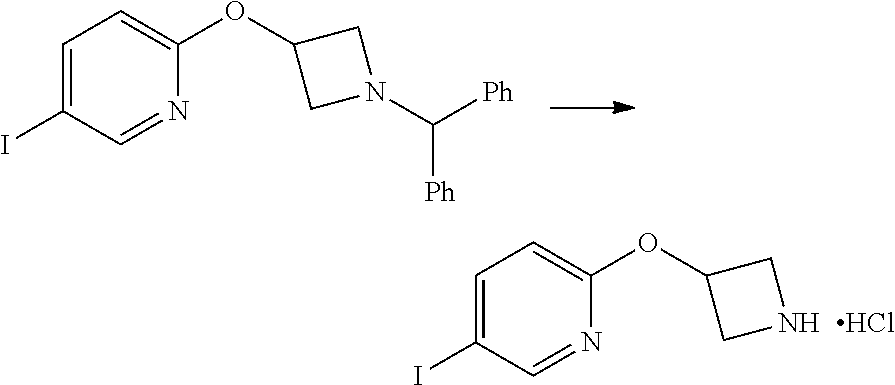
IC1=CC=C(OC2CNC2)N=C1.Cl.IC1=CC=C(OC2CN(C([Ph])[Ph])C2)N=C1
